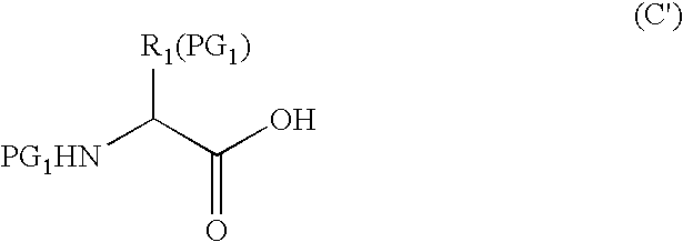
[R1(PG1)]C(C(O)=O)[PG1HN]
